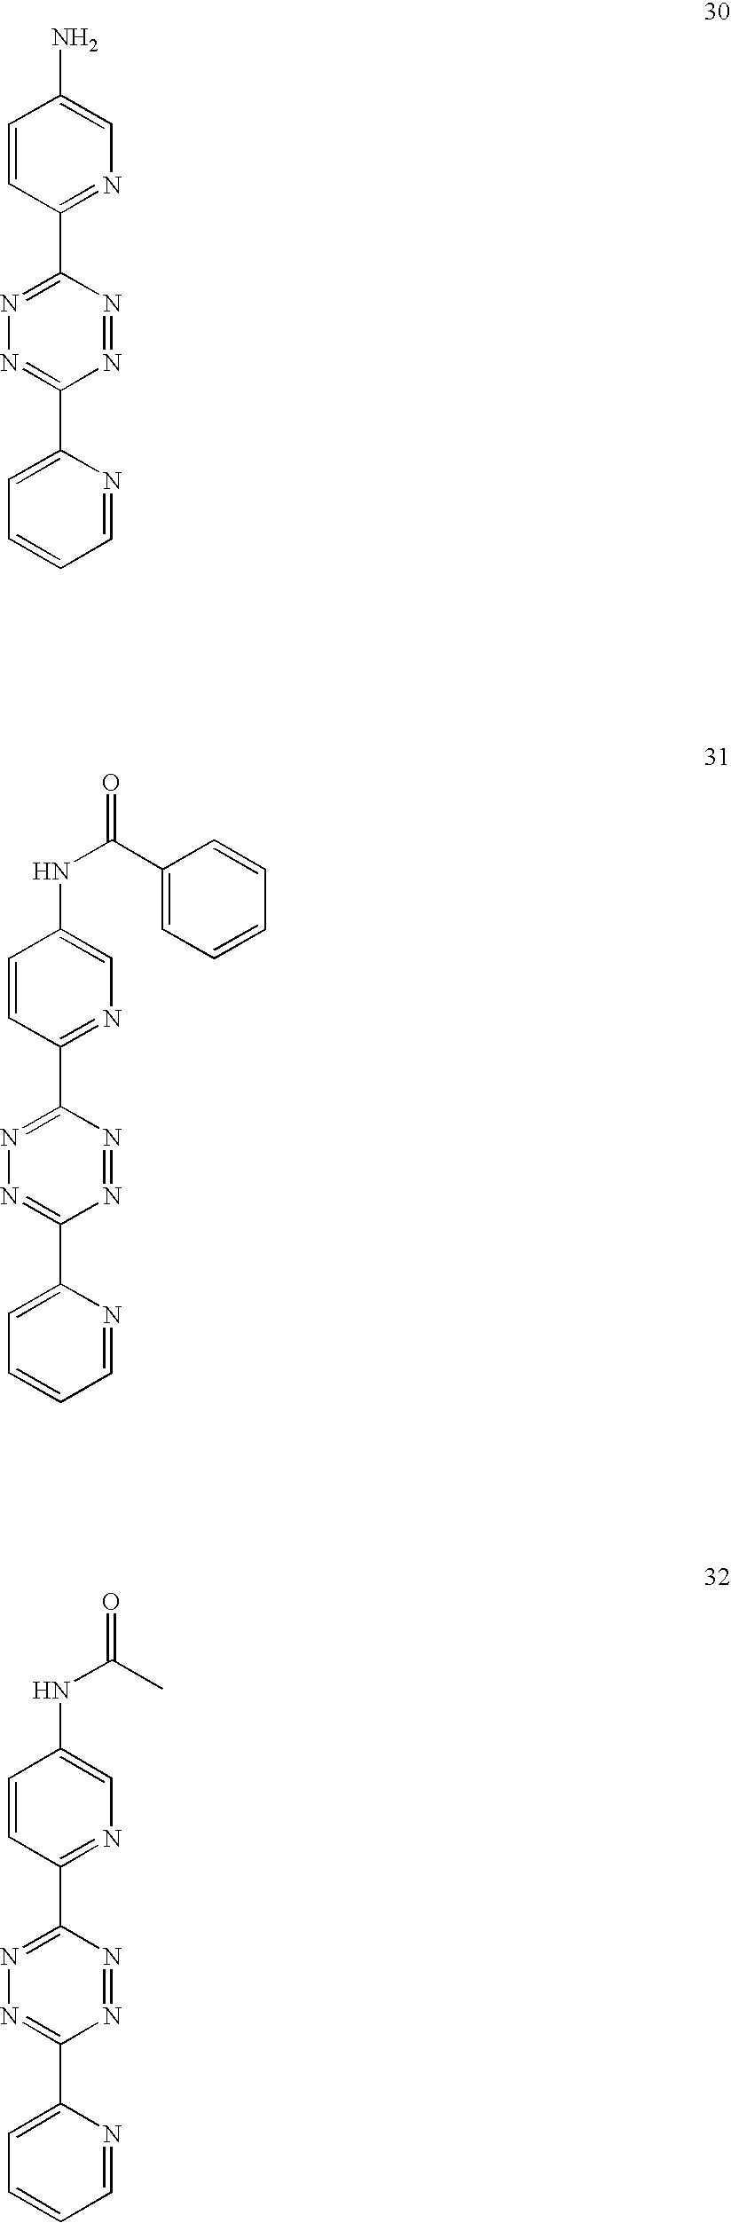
N1=C(C2=NC=C(N)C=C2)N=NC(C2=CC=CC=N2)=N1.N1=C(C2=NC=C(NC(C3=CC=CC=C3)=O)C=C2)N=NC(C2=CC=CC=N2)=N1.N1=C(C2=NC=C(NC(C)=O)C=C2)N=NC(C2=CC=CC=N2)=N1
